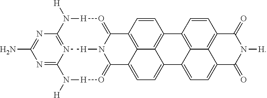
N1=C(N)N=C2N3=C1N([H])[H]O=C1N([H]3)C(=O[H]N2[H])C2=CC=C3C4=C(C=CC1=C24)C1=C2C3=CC=C3C2=C(C=C1)C(=O)N([H])C3=O
